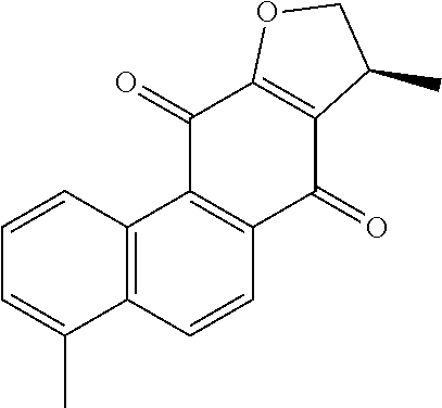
C1=C(C)C2=C(C=C1)C1=C(C=C2)C(=O)C2=C(C1=O)OCC2C
